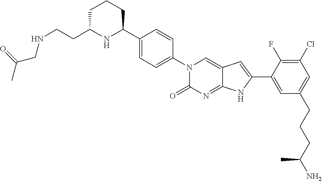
N(CCC1NC(C2=CC=C(N3C(=O)N=C4C(=C3)C=C(C3=CC(CCCC(N)C)=CC(Cl)=C3F)N4)C=C2)CCC1)CC(C)=O
